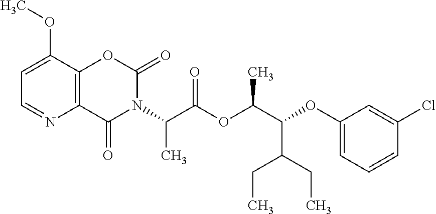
C1=C(OC)C2=C(N=C1)C(=O)N(C(C(OC(C(OC1=CC=CC(Cl)=C1)C(CC)CC)C)=O)C)C(=O)O2
